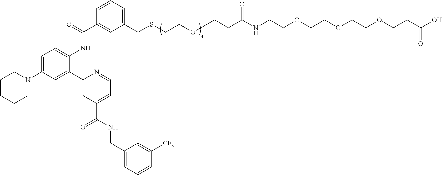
C1=C(N2CCCCC2)C=C(C2=CC(C(NCC3=CC=CC([CF3])=C3)=O)=CC=N2)C(NC(C2=CC(CSCCOCCC(NCCOCCOCCOCCC(O)=O)=O)=CC=C2)=O)=C1
